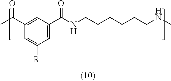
CC(C1=CC(C(NCCCCCCNC)=O)=CC([R])=C1)=O
